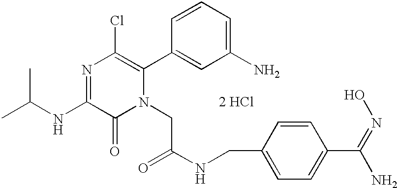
[2 HCl].C(NC1=NC(Cl)=C(C2=CC(N)=CC=C2)N(CC(NCC2=CC=C(C(=NO)N)C=C2)=O)C1=O)(C)C
